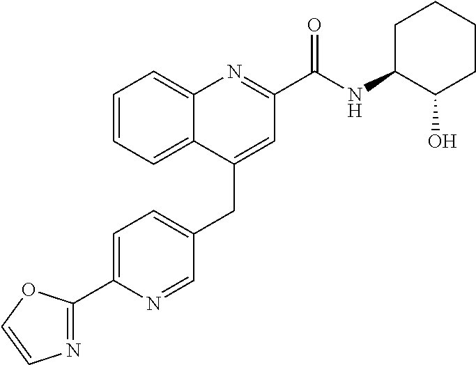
C1=C(C2=NC=CO2)N=CC(CC2=CC(C(NC3C(O)CCCC3)=O)=NC3=CC=CC=C23)=C1
